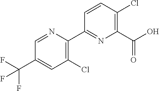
C1(C2=C(Cl)C=C(C(F)(F)F)C=N2)=NC(C(O)=O)=C(Cl)C=C1
